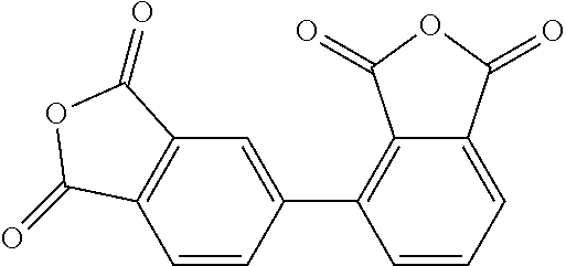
C12=C(C=CC(C3=C4C(=CC=C3)C(=O)OC4=O)=C1)C(=O)OC2=O
